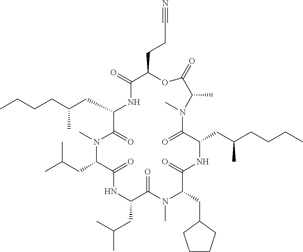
C1(CC(CCCC)C)C(=O)N(C)C(CC(C)C)C(=O)NC(CC(C)C)C(=O)N(C)C(CC2CCCC2)C(=O)NC(CC(CCCC)C)C(=O)N(C)C(C)C(=O)OC(CCC#N)C(=O)N1
